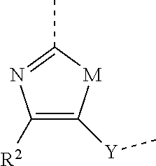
C1([R2])=C([Y]C)[M]C(C)=N1
